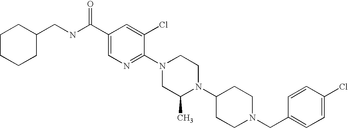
C1(Cl)=CC=C(CN2CCC(N3C(C)CN(C4=NC=C(C(NCC5CCCCC5)=O)C=C4Cl)CC3)CC2)C=C1
